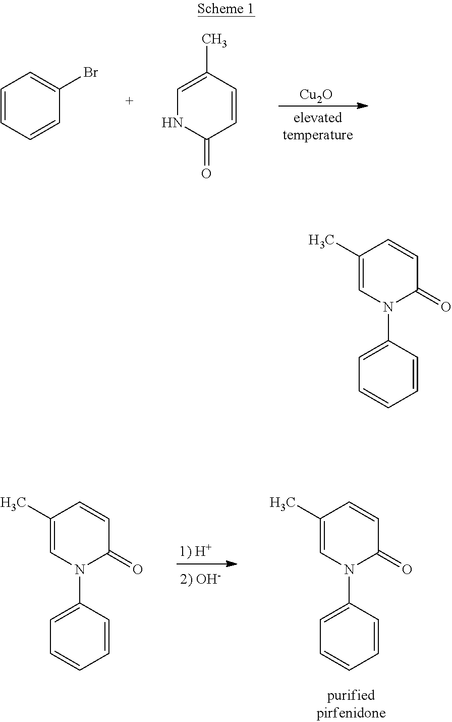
C1=CC=CC(Br)=C1.C1=C(C)C=CC(=O)N1.[Cu2O].C1(C)=CN(C2=CC=CC=C2)C(=O)C=C1.C1(C)=CN(C2=CC=CC=C2)C(=O)C=C1.C1(C)=CN(C2=CC=CC=C2)C(=O)C=C1
